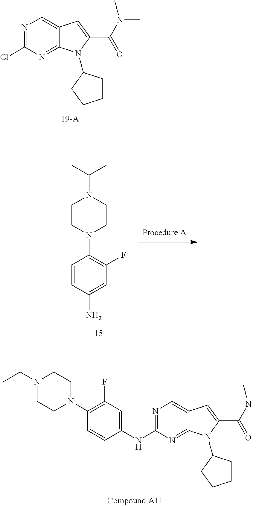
C1=C(NC2=NC=C3C(=N2)N(C2CCCC2)C(C(N(C)C)=O)=C3)C=CC(N2CCN(C(C)C)CC2)=C1F.N1=C(Cl)N=C2C(=C1)C=C(C(N(C)C)=O)N2C1CCCC1.C1=C(N)C=CC(N2CCN(C(C)C)CC2)=C1F
